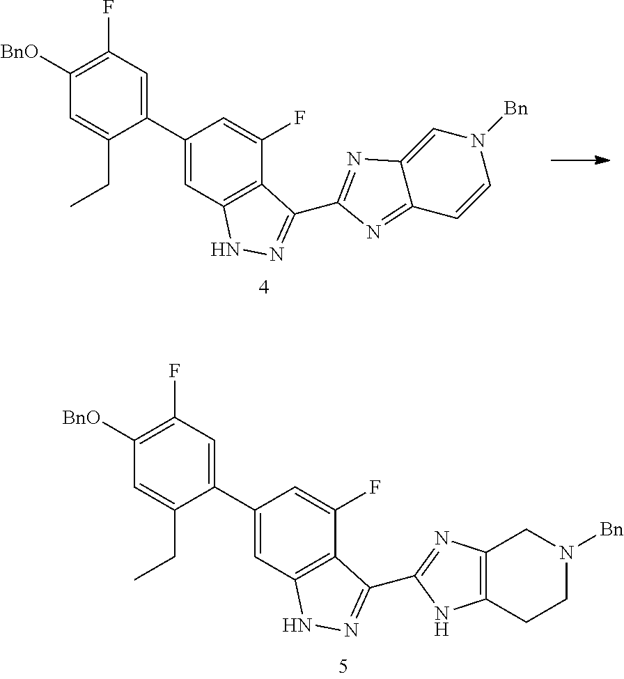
C1([BnO])=C(F)C=C(C2=CC3=C(C(F)=C2)C(C2=NC4=CN([Bn])C=CC4=N2)=NN3)C(CC)=C1.C1([BnO])=C(F)C=C(C2=CC3=C(C(F)=C2)C(C2=NC4=C(CCN([Bn])C4)N2)=NN3)C(CC)=C1
